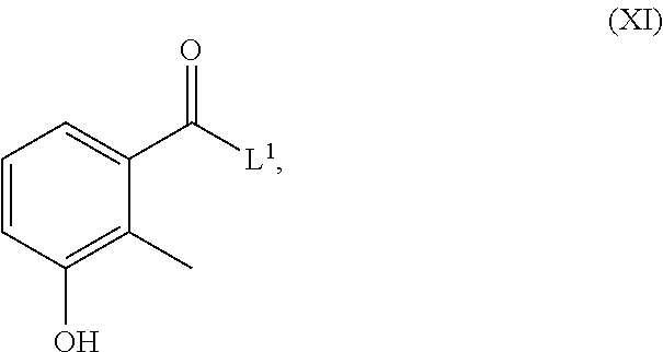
C1=CC(O)=C(C)C(C([L1])=O)=C1
